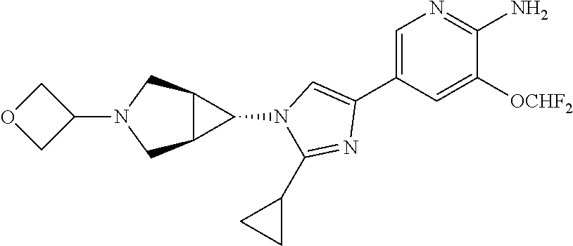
C1=C(C2=CN(C3C4C3CN(C3COC3)C4)C(C3CC3)=N2)C=C([OCHF2])C(N)=N1
